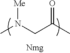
[Me]N(CC(C)=O)C
